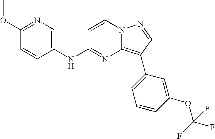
C1(OC)=NC=C(NC2=NC3=C(C4=CC=CC(OC(F)(F)F)=C4)C=NN3C=C2)C=C1
